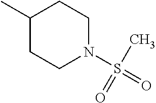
C1CN(S(=O)(=O)C)CCC1C
